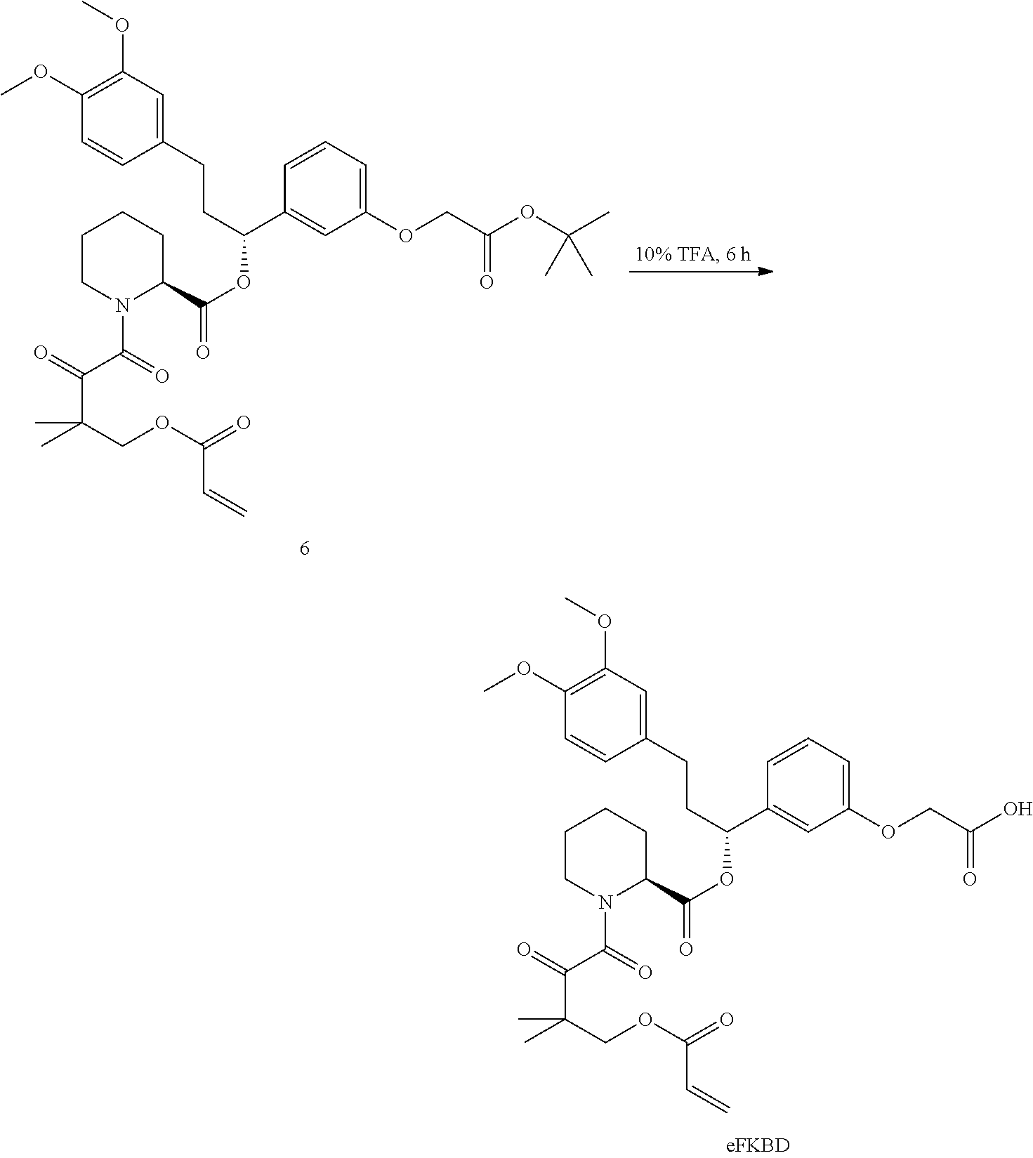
C1(CCC(C2=CC(OCC(OC(C)(C)C)=O)=CC=C2)OC(C2N(C(=O)C(=O)C(C)(COC(C=C)=O)C)CCCC2)=O)=CC(OC)=C(OC)C=C1.C1(CCC(C2=CC(OCC(O)=O)=CC=C2)OC(C2N(C(=O)C(=O)C(C)(COC(C=C)=O)C)CCCC2)=O)=CC(OC)=C(OC)C=C1
